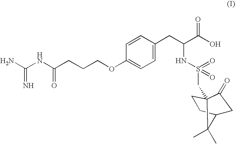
NC(NC(CCCOC1=CC=C(CC(C(O)=O)NS(CC23CCC(CC2=O)C3(C)C)(=O)=O)C=C1)=O)=N
